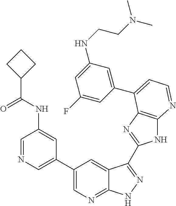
C1=NC=C(C2=CN=C3C(=C2)C(C2=NC4=C(N2)N=CC=C4C2=CC(NCCN(C)C)=CC(F)=C2)=NN3)C=C1NC(C1CCC1)=O
